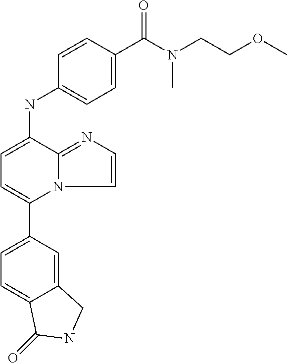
C1(C2=CC=C(NC3=CC=C(C(N(CCOC)C)=O)C=C3)C3=NC=CN23)=CC=C2C(=C1)CNC2=O
